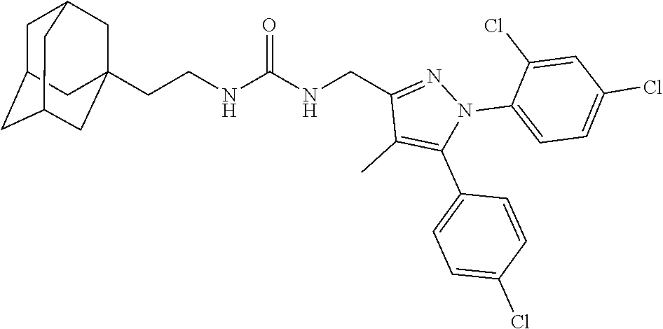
C(NC(NCC1=NN(C2=CC=C(Cl)C=C2Cl)C(C2=CC=C(Cl)C=C2)=C1C)=O)CC12CC3CC(CC(C1)C3)C2
